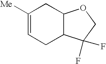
C1([Me])=CCC2C(C1)OCC2(F)F
